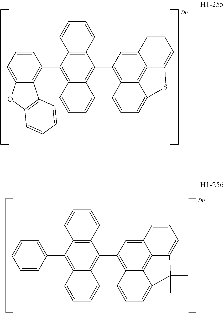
C1(C2=C3C(=C(C4=C5C(=CC=C4)OC4=C5C=CC=C4)C4=C2C=CC=C4)C=CC=C3)=C2C3=C4C(=C1)C=CC=C4SC3=CC=C2.C1(C2=C3C(=C(C4=CC=CC=C4)C4=C2C=CC=C4)C=CC=C3)=C2C3=C4C(=C1)C=CC=C4C(C)(C)C3=CC=C2
